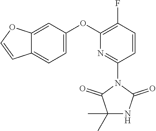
C12=CC(OC3=C(F)C=CC(N4C(=O)C(C)(C)NC4=O)=N3)=CC=C1C=CO2
